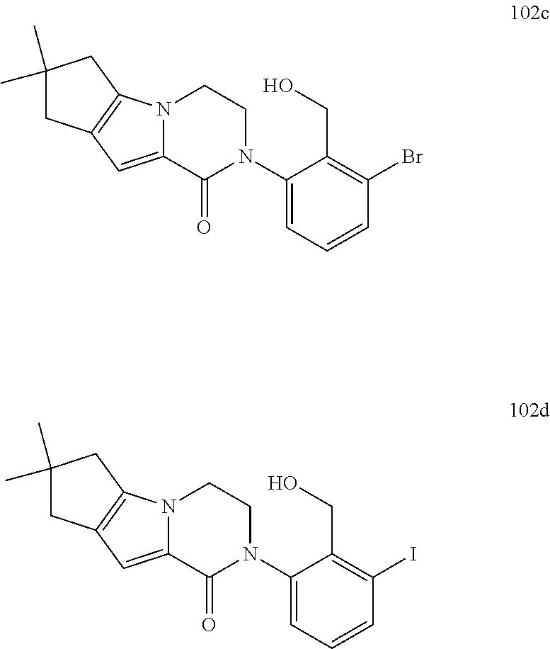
C12=CC3=C(N1CCN(C1=CC=CC(Br)=C1CO)C2=O)CC(C)(C)C3.C12=CC3=C(N1CCN(C1=CC=CC(I)=C1CO)C2=O)CC(C)(C)C3
